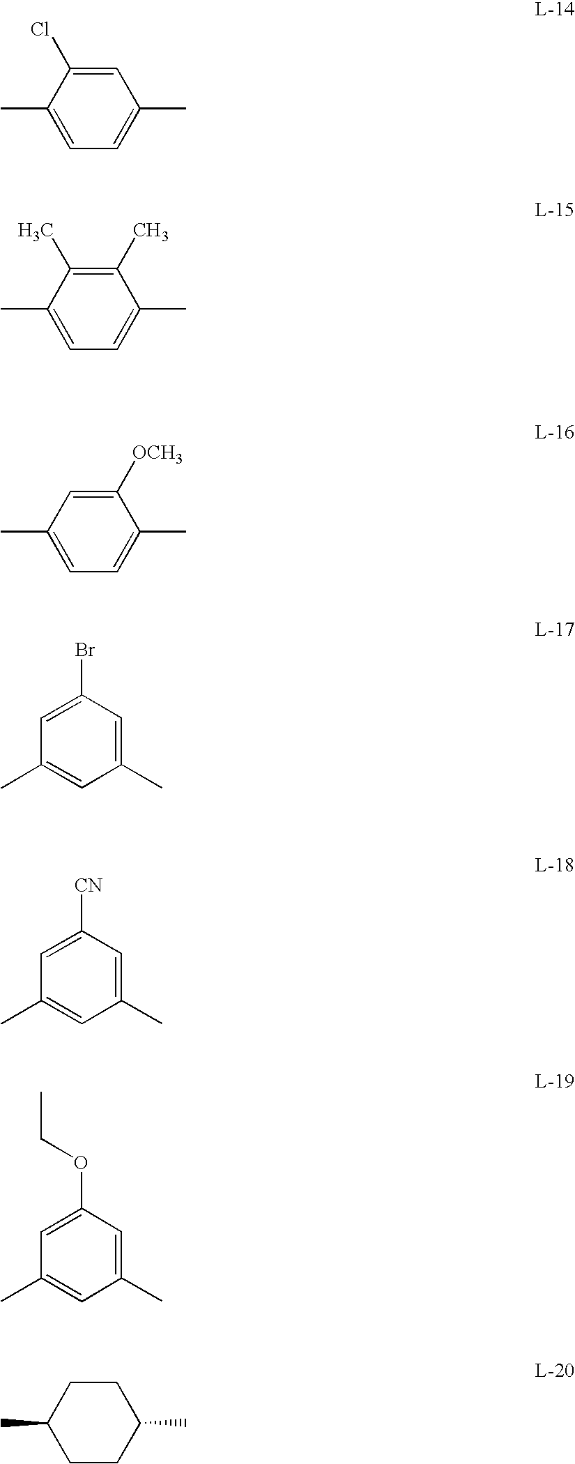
C1=C(C)C(Cl)=CC(C)=C1.C1=C(Br)C=C(C)C=C1C.C1=C(C)C(C)=C(C)C(C)=C1.C1=C(C)C=C([OCH3])C(C)=C1.C1=C([CN])C=C(C)C=C1C.C1=C(OCC)C=C(C)C=C1C.C1CC(C)CCC1C
